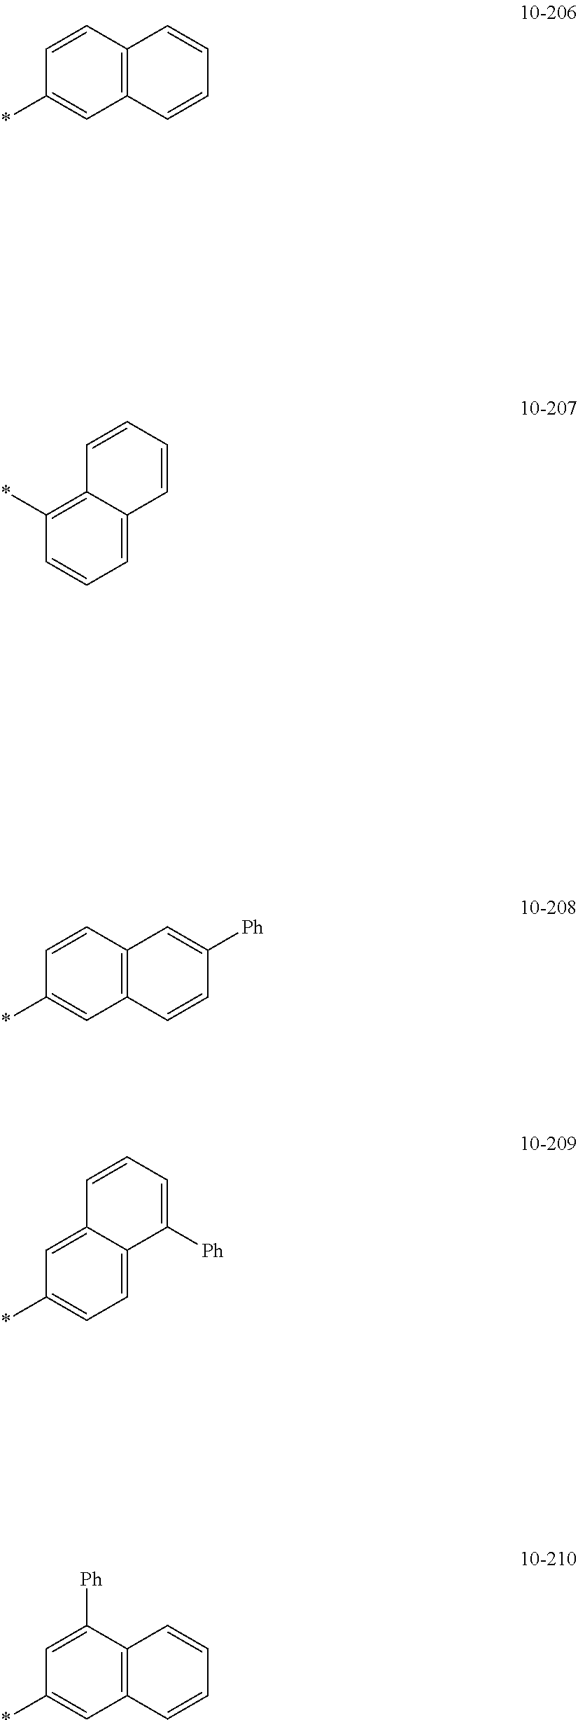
C1=CC(*)=CC2=C1C=CC=C2.C12=C(*)C=CC=C1C=CC=C2.C1=CC(*)=CC2=C1C=C([Ph])C=C2.C12=CC(*)=CC=C1C([Ph])=CC=C2.C1([Ph])=CC(*)=CC2=C1C=CC=C2
